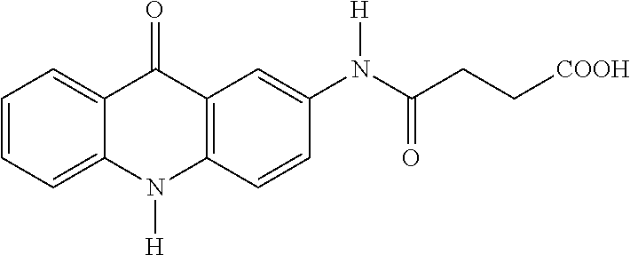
C12=C(N([H])C3=CC=CC=C3C1=O)C=CC(N(C(CC[COOH])=O)[H])=C2
